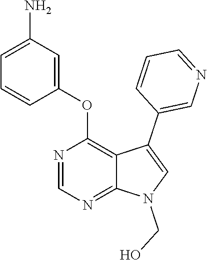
N1=CN=C2C(=C1OC1=CC(N)=CC=C1)C(C1=CN=CC=C1)=CN2CO
